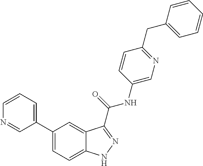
C1=CN=CC(C2=CC=C3C(=C2)C(C(NC2=CN=C(CC4=CC=CC=C4)C=C2)=O)=NN3)=C1
